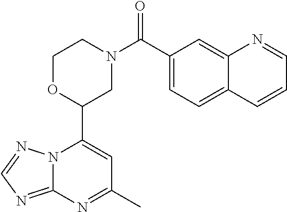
N12C(=NC=N1)N=C(C)C=C2C1CN(C(=O)C2=CC=C3C(=C2)N=CC=C3)CCO1
